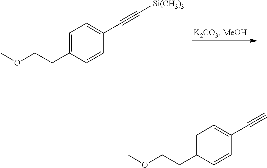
C1=C(CCOC)C=CC(C#C[Si(CH3)3])=C1.C1=C(CCOC)C=CC(C#C)=C1
